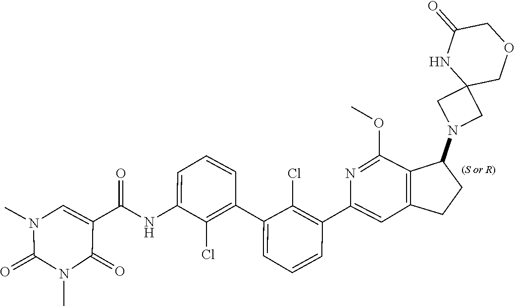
CN1C(=O)N(C)C=C(C(NC2=CC=CC(C3=CC=CC(C4=CC5=C(C(OC)=N4)C(N4CC6(C4)COCC(=O)N6)CC5)=C3Cl)=C2Cl)=O)C1=O
